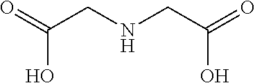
OC(=O)CNCC(=O)O
